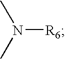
N([R6])(C)C
